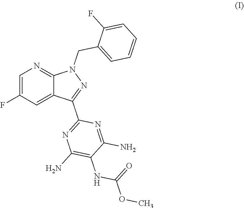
C1=C(F)C=C2C(=N1)N(CC1=CC=CC=C1F)N=C2C1=NC(N)=C(NC(OC)=O)C(N)=N1
